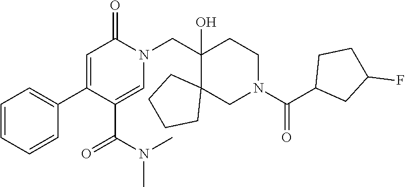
C1=CC=CC(C2=CC(=O)N(CC3(O)CCN(C(=O)C4CC(F)CC4)CC34CCCC4)C=C2C(N(C)C)=O)=C1
